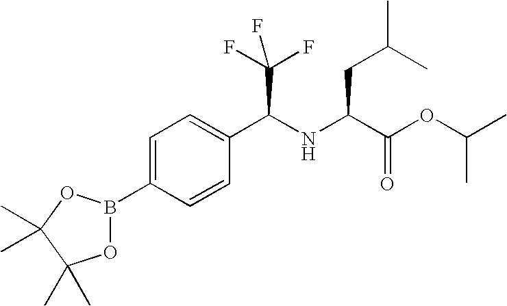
O1B(C2=CC=C(C(NC(C(OC(C)C)=O)CC(C)C)C(F)(F)F)C=C2)OC(C)(C)C1(C)C
